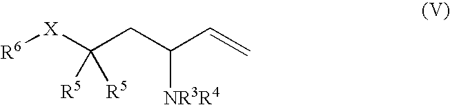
[R6][X]C(CC(C=C)[NR3R4])([R5])[R5]
